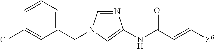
C1(CN2C=NC(NC(C=C[Z6])=O)=C2)=CC=CC(Cl)=C1
